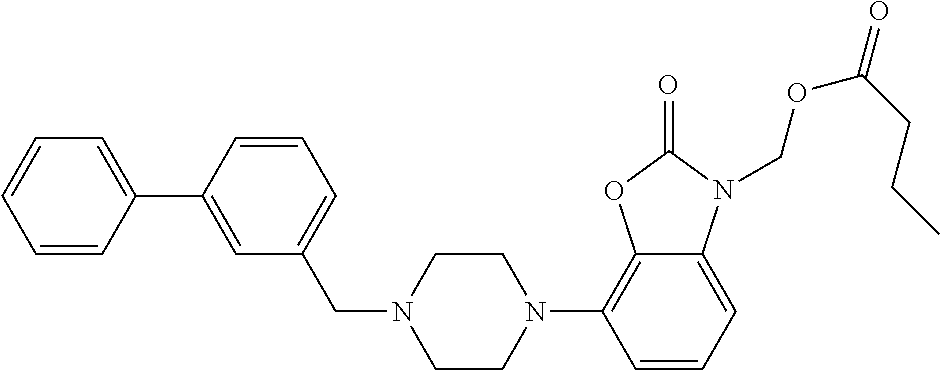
C12=CC=CC(N3CCN(CC4=CC=CC(C5=CC=CC=C5)=C4)CC3)=C1OC(=O)N2COC(=O)CCC
